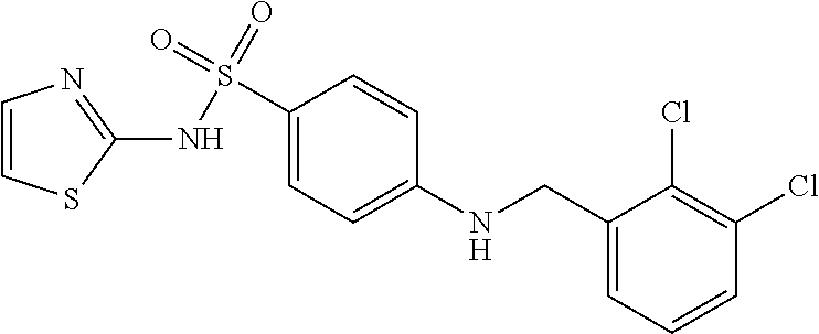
C1(CNC2=CC=C(S(=O)(=O)NC3=NC=CS3)C=C2)=CC=CC(Cl)=C1Cl
